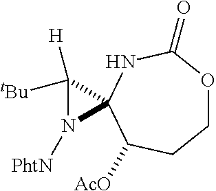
C12(C([H])([tBu])N1[PhtN])C([AcO])CCOC(=O)N2
